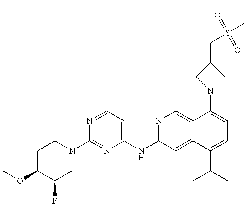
COC1C(F)CN(C2=NC(NC3=NC=C4C(=C3)C(C(C)C)=CC=C4N3CC(CS(CC)(=O)=O)C3)=CC=N2)CC1
